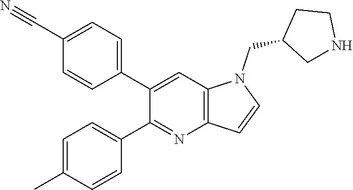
C1=C(C#N)C=CC(C2=CC3=C(N=C2C2=CC=C(C)C=C2)C=CN3CC2CNCC2)=C1
